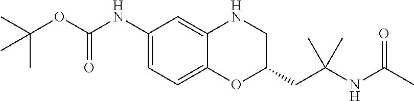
C1(NC(OC(C)(C)C)=O)=CC=C2C(=C1)NCC(CC(NC(C)=O)(C)C)O2
